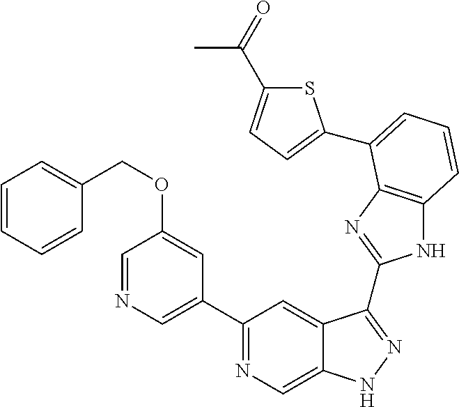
C1(C2=NC=C3C(=C2)C(C2=NC4=C(N2)C=CC=C4C2=CC=C(C(=O)C)S2)=NN3)=CN=CC(OCC2=CC=CC=C2)=C1
